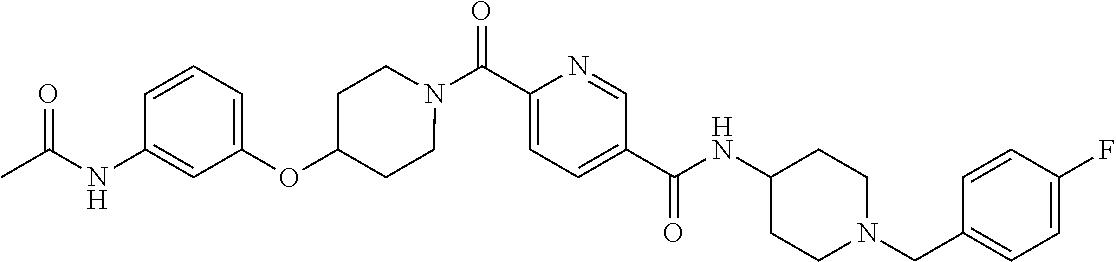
N(C(C1=CC=C(C(=O)N2CCC(OC3=CC=CC(NC(C)=O)=C3)CC2)N=C1)=O)C1CCN(CC2=CC=C(F)C=C2)CC1
